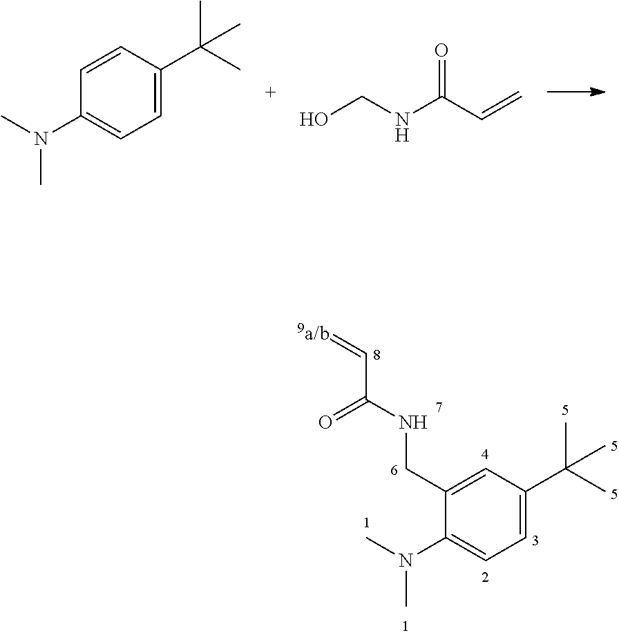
C1=CC(C(C)(C)C)=CC=C1N(C)C.OCNC(C=C)=O.C1(CNC(C=[9a/b])=O)=CC(C(C)(C)C)=CC=C1N(C)C
